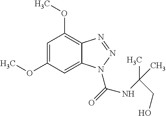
C1=C(OC)C=C2C(=C1OC)N=NN2C(NC(CO)(C)C)=O
